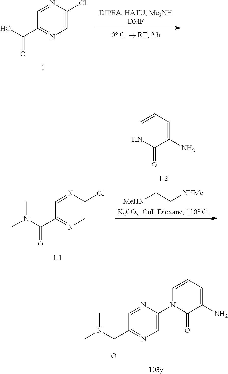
C1=C(Cl)N=CC(C(O)=O)=N1.C1=C(Cl)N=CC(C(N(C)C)=O)=N1.[MeHN]CC[NHMe].N1C=CC=C(N)C1=O.C1=C(N2C=CC=C(N)C2=O)N=CC(C(N(C)C)=O)=N1
